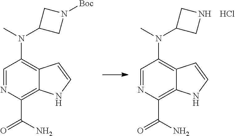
C1=NC(C(=O)N)=C2C(=C1N(C)C1CN([Boc])C1)C=CN2.C1=NC(C(=O)N)=C2C(=C1N(C)C1CNC1)C=CN2.Cl
